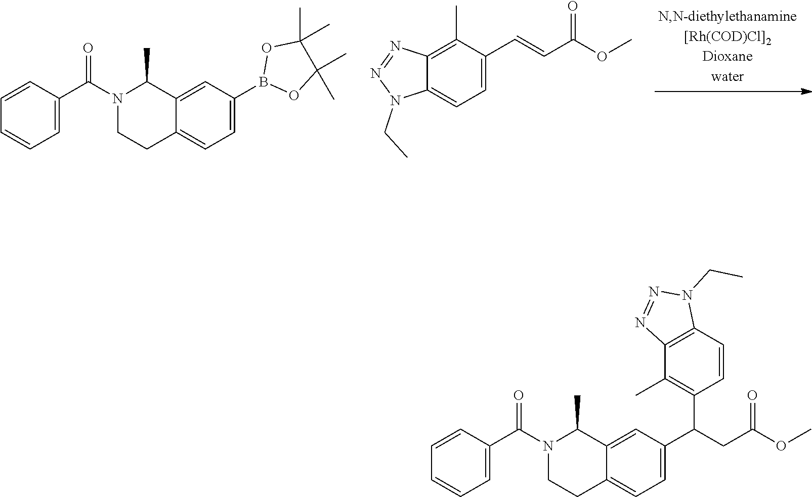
C1(C)=C2C(=CC=C1C=CC(OC)=O)N(CC)N=N2.C1=C(C(N2CCC3=CC=C(B4OC(C)(C)C(C)(C)O4)C=C3C2C)=O)C=CC=C1.C1=C(C(N2CCC3=CC=C(C(CC(OC)=O)C4=C(C)C5=C(C=C4)N(CC)N=N5)C=C3C2C)=O)C=CC=C1
